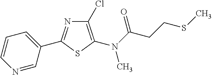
C1=CC=C(C2=NC(Cl)=C(N(C)C(CCSC)=O)S2)C=N1
